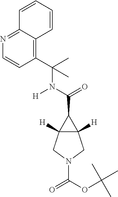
C(C)(N(C(=O)C1C2([H])C1([H])CN(C(OC(C)(C)C)=O)C2)[H])(C)C1=C2C(=NC=C1)C=CC=C2
